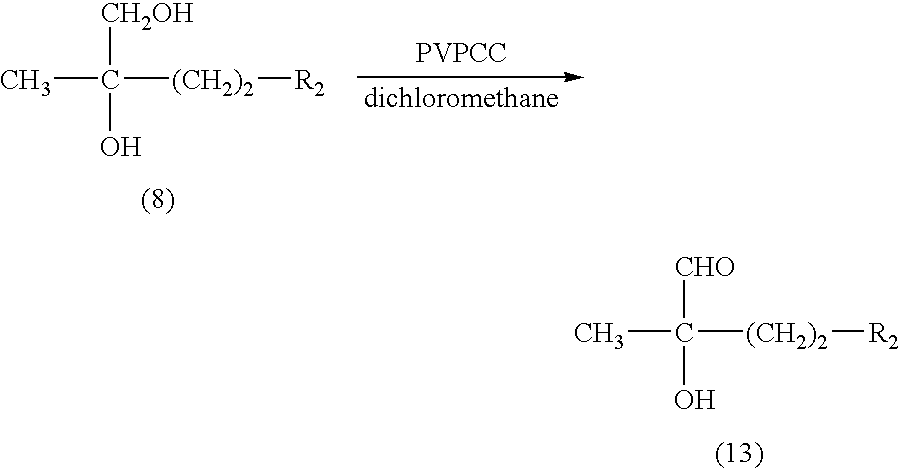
CC([(CH2)2][R2])([CH2OH])O.[PVPCC].CC([(CH2)2][R2])([CHO])O
